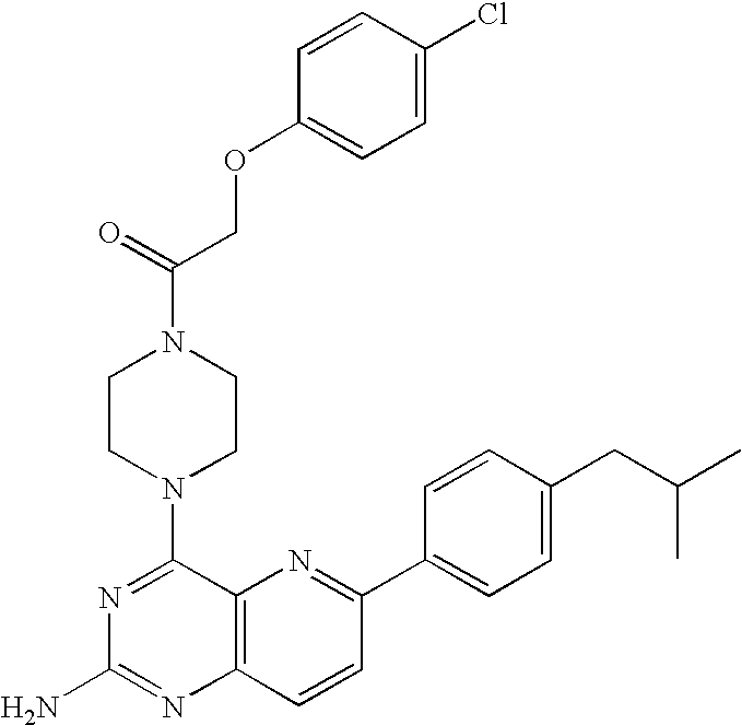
N1=C(N2CCN(C(=O)COC3=CC=C(Cl)C=C3)CC2)C2=C(N=C1N)C=CC(C1=CC=C(CC(C)C)C=C1)=N2
